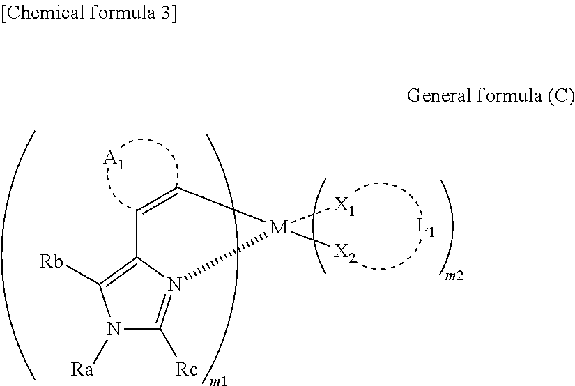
N1([Ra])C([Rc])=N2C(=C1[Rb])C=C[M]2([X1])[X2].[A1]
